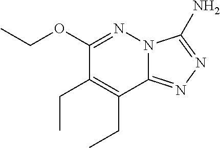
C1(OCC)=NN2C(=NN=C2N)C(CC)=C1CC
